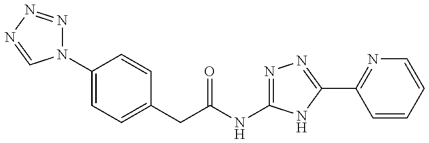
N1(C2=CC=C(CC(NC3=NN=C(C4=NC=CC=C4)N3)=O)C=C2)N=NN=C1
